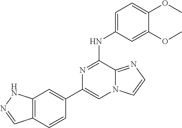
C12=C(C=CC(C3=CN4C(=NC=C4)C(NC4=CC=C(OC)C(OC)=C4)=N3)=C1)C=NN2
